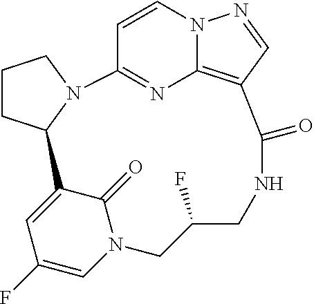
C1CC2N(C1)C1=NC3=C(C=NN3C=C1)C(=O)NCC(F)CN1C=C(F)C=C2C1=O
